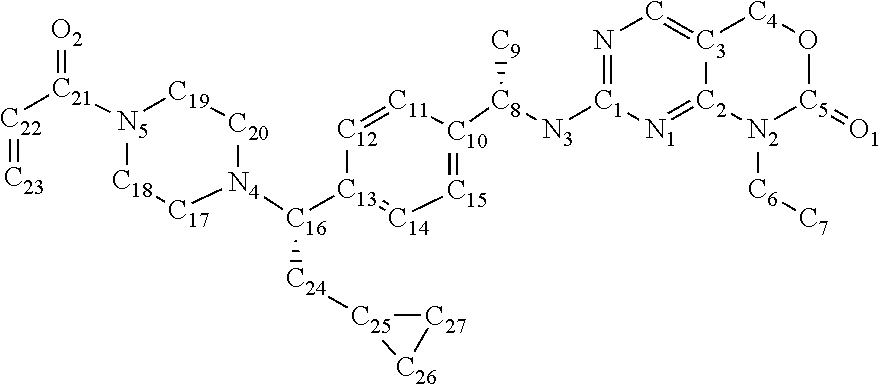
[C22](=[C23])[C21](=[O2])[N5]1[C19][C20][N4]([C16]([C13]2=[C14][C15]=[C10]([C8]([C9])[N3][C1]3=NC=[C3]4[C2](=[N1]3)[N2]([C6][C7])[C5](=[O1])O[C4]4)[C11]=[C12]2)[C24][C25]2[C27][C26]2)[C17][C18]1
